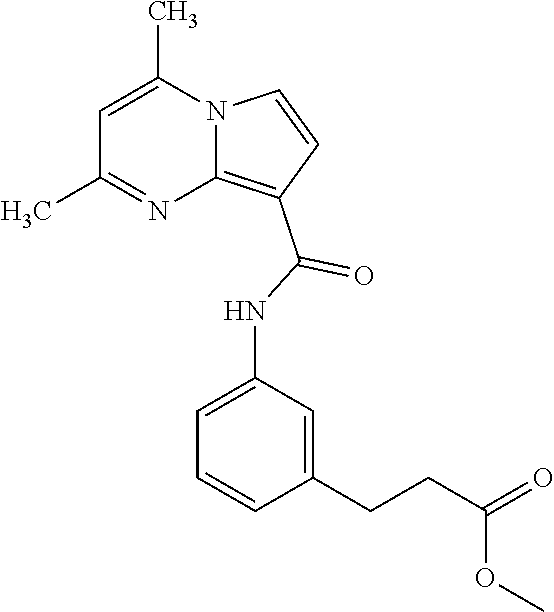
C1=C(C)N2C(=C(C(=O)NC3=CC=CC(CCC(=O)OC)=C3)C=C2)N=C1C
